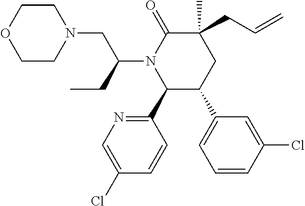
C1(C2=NC=C(Cl)C=C2)C(C2=CC=CC(Cl)=C2)CC(C)(CC=C)C(=O)N1C(CC)CN1CCOCC1
